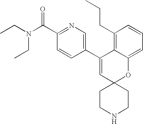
CCN(C(C1=NC=C(C2=CC3(OC4=CC=CC(CCC)=C24)CCNCC3)C=C1)=O)CC
